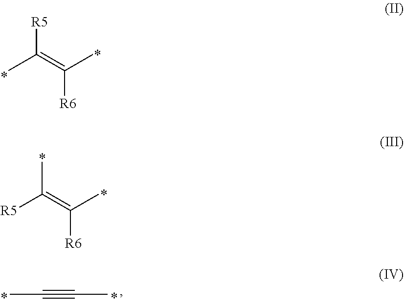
[R5]C(=C(C)[R6])C.CC(=C(C)[R6])[R5].C(#CC)C
